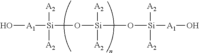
O[A1][Si](O[Si](O[Si]([A1]O)([A2])[A2])([A2])[A2])([A2])[A2]
